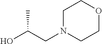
OC(CN1CCOCC1)C
